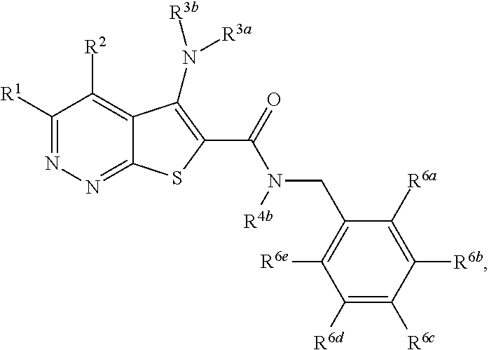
C1([R1])=NN=C2C(=C1[R2])C(N([R3b])[R3a])=C(C(=O)N([R4b])CC1=C([R6e])C([R6d])=C([R6c])C([R6b])=C1[R6a])S2
